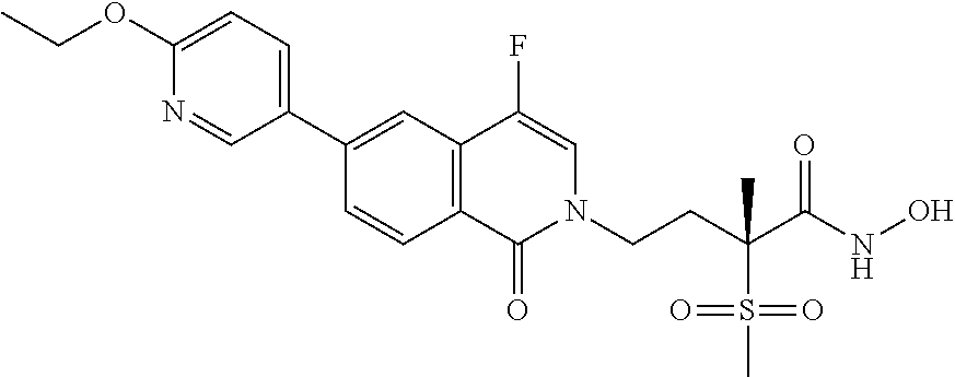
C12=C(C=C(C3=CC=C(OCC)N=C3)C=C1)C(F)=CN(CCC(C(NO)=O)(S(C)(=O)=O)C)C2=O
